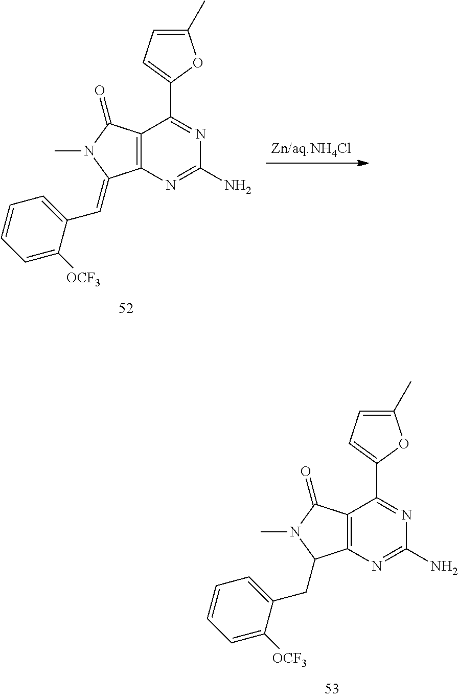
C1(C)=CC=C(C2=NC(N)=NC3=C2C(=O)N(C)C3CC2=CC=CC=C2[OCF3])O1.C1(C)=CC=C(C2=NC(N)=NC3=C2C(=O)N(C)C3=CC2=CC=CC=C2[OCF3])O1
